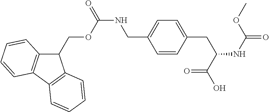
C1(COC(NCC2=CC=C(CC(NC(=O)OC)C(O)=O)C=C2)=O)C2=C(C3=C1C=CC=C3)C=CC=C2
